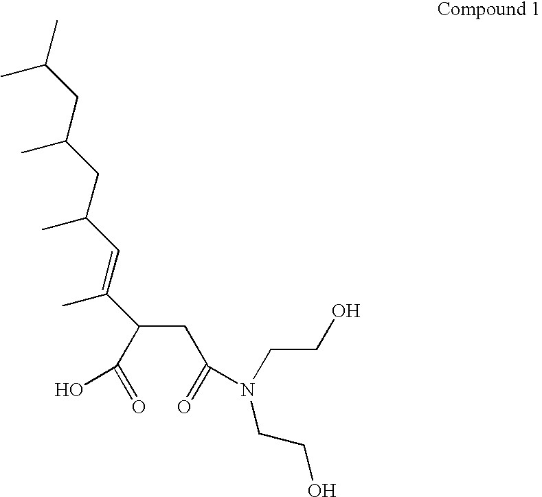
O=C(C(CC(=O)N(CCO)CCO)C(=CC(CC(CC(C)C)C)C)C)O
